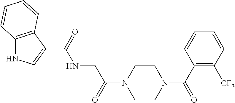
C(=O)(NCC(=O)N1CCN(C(=O)C2=C([CF3])C=CC=C2)CC1)C1=CNC2=C1C=CC=C2
